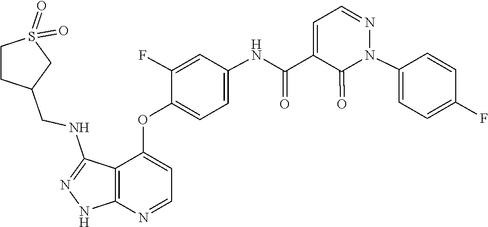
N1(C2=CC=C(F)C=C2)N=CC=C(C(=O)NC2=CC=C(OC3=CC=NC4=C3C(NCC3CCS(=O)(=O)C3)=NN4)C(F)=C2)C1=O
